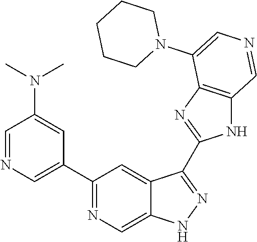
C1(C2=CN=CC(N(C)C)=C2)=NC=C2C(=C1)C(C1=NC3=C(N1)C=NC=C3N1CCCCC1)=NN2
